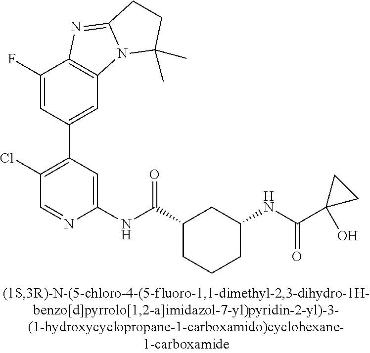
C1(F)=CC(C2=C(Cl)C=NC(NC(C3CCCC(NC(=O)C4(O)CC4)C3)=O)=C2)=CC2=C1N=C1N2C(C)(C)CC1
